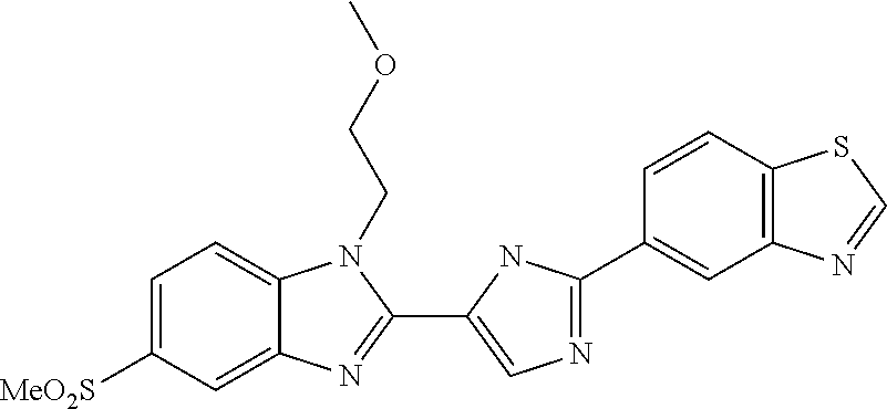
C1=C([MeO2S])C=C2C(=C1)N(CCOC)C(C1=CN=C(C3=CC4=C(C=C3)SC=N4)N1)=N2
